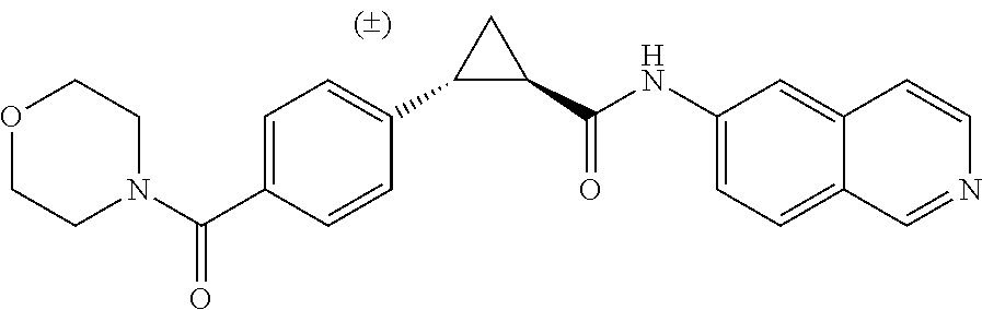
C1=C(C(N2CCOCC2)=O)C=CC(C2C(C(NC3=CC=C4C=NC=CC4=C3)=O)C2)=C1
